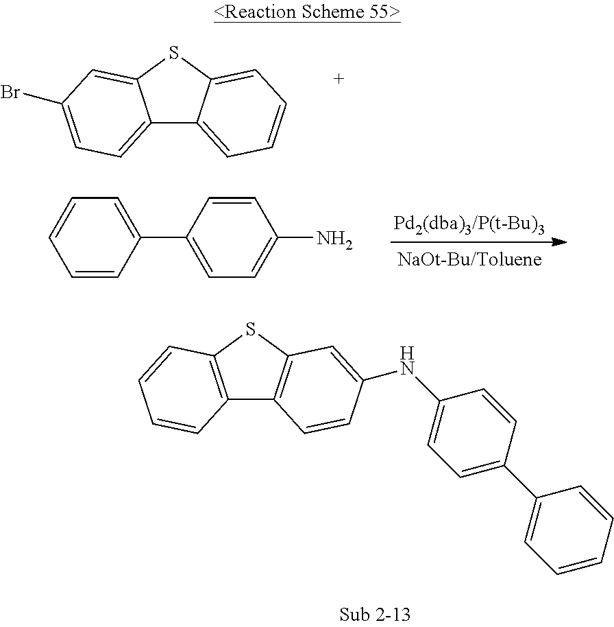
C12=CC=C(Br)C=C1SC1=CC=CC=C21.NC1=CC=C(C2=CC=CC=C2)C=C1.C12=C(SC3=C1C=CC(NC1=CC=C(C4=CC=CC=C4)C=C1)=C3)C=CC=C2
